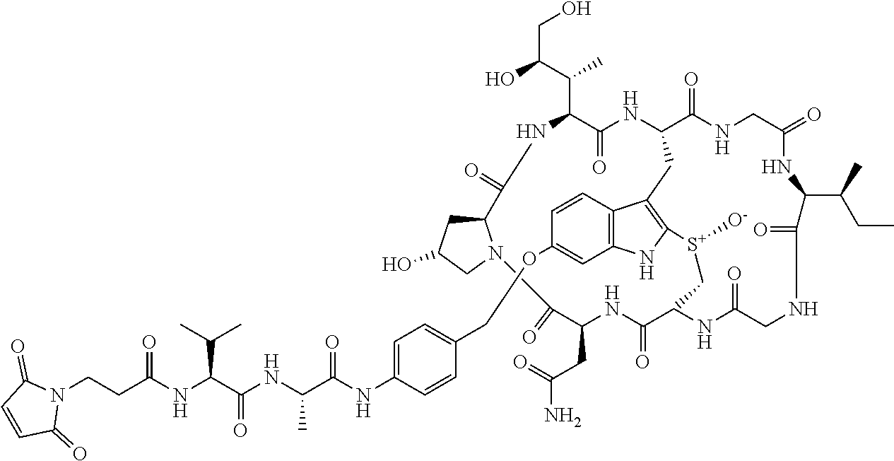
N1(CCC(NC(C(NC(C(NC2=CC=C(COC3=CC4=C(C=C3)C3=C(N4)[S+]([O-])CC4C(=O)NC(CC(=O)N)C(=O)CN5C(CC(O)C5)C(=O)NC(C(C(CO)O)C)C(=O)NC(C(=O)NCC(=O)NC(C(CC)C)C(=O)NCC(=O)N4)C3)C=C2)=O)C)=O)C(C)C)=O)C(=O)C=CC1=O
